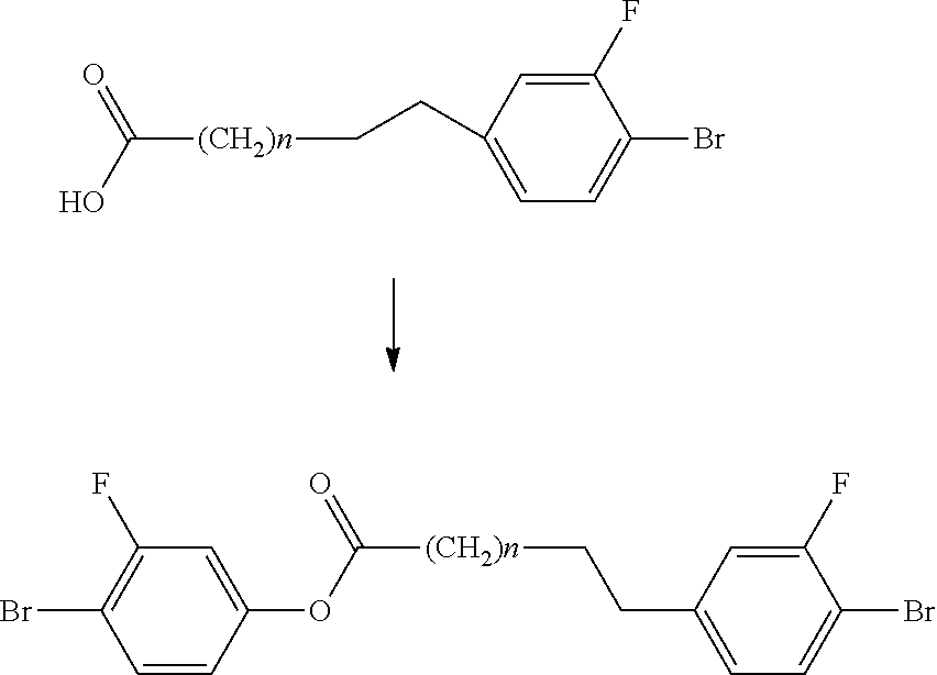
[(CH2)n](C(O)=O)CCC1=CC=C(Br)C(F)=C1.[(CH2)n](C(OC1=CC(F)=C(Br)C=C1)=O)CCC1=CC=C(Br)C(F)=C1
